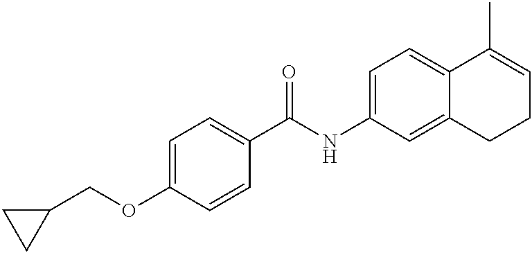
C1=C(OCC2CC2)C=CC(C(NC2=CC=C3C(=C2)CCC=C3C)=O)=C1
